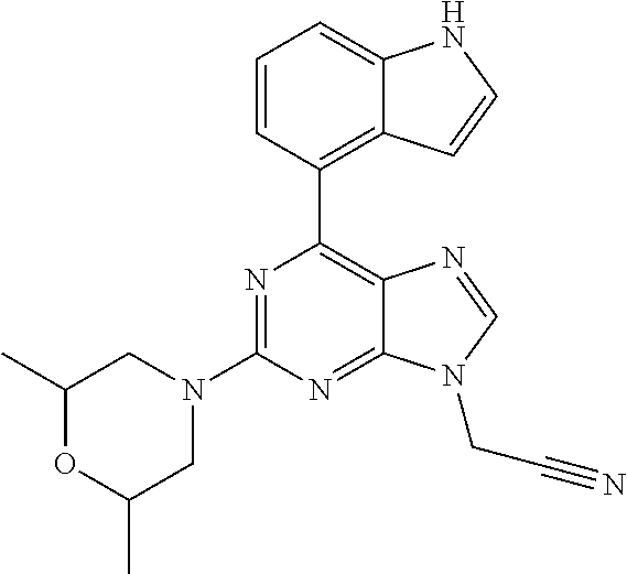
N1=C(N2CC(C)OC(C)C2)N=C2C(=C1C1=C3C(=CC=C1)NC=C3)N=CN2CC#N
